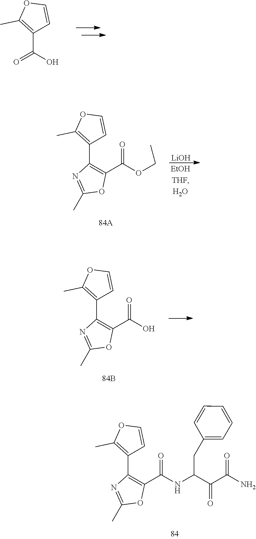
C(O)(C1=C(C)OC=C1)=O.C1(C2=C(C)OC=C2)=C(C(=O)NC(CC2=CC=CC=C2)C(C(=O)N)=O)OC(C)=N1.C1(C2=C(C)OC=C2)=C(C(=O)OCC)OC(C)=N1.[LiOH].C1(C2=C(C)OC=C2)=C(C(=O)O)OC(C)=N1
